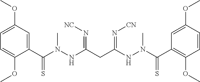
C1=C(OC)C(C(N(NC(CC(=N[CN])NN(C)C(=S)C2=C(OC)C=CC(OC)=C2)=N[NC])C)=S)=CC(OC)=C1
